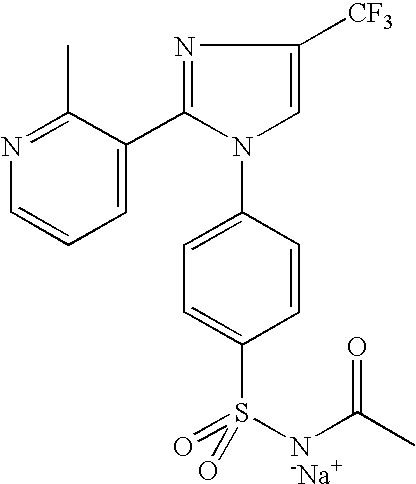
N1=C(C)C(C2=NC([CF3])=CN2C2=CC=C(S([N-Na+]C(C)=O)(=O)=O)C=C2)=CC=C1
